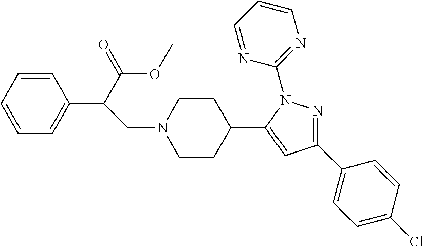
N1=C(C2=CC=C(Cl)C=C2)C=C(C2CCN(CC(C(=O)OC)C3=CC=CC=C3)CC2)N1C1=NC=CC=N1
